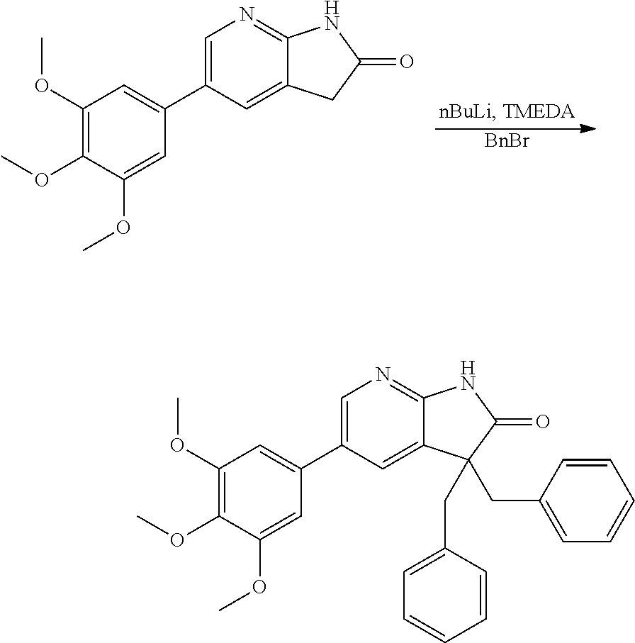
C1(OC)=C(OC)C(OC)=CC(C2=CN=C3C(=C2)CC(=O)N3)=C1.[BnBr].C1(OC)=C(OC)C(OC)=CC(C2=CN=C3C(=C2)C(CC2=CC=CC=C2)(CC2=CC=CC=C2)C(=O)N3)=C1
